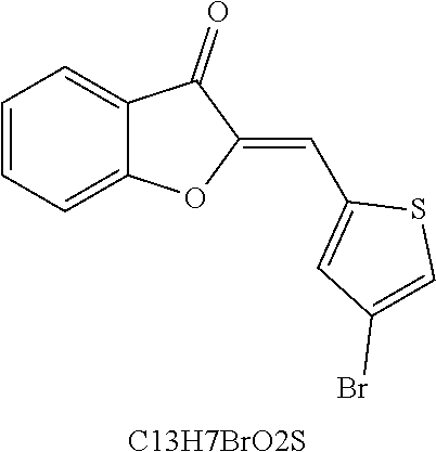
C1=CC=C2C(=C1)C(=O)C(=CC1=CC(Br)=CS1)O2.[C13H7BrO2S]
